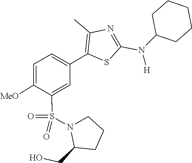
C1(CO)N(S(=O)(C2=CC(C3=C(C)N=C(N(C4CCCCC4)[H])S3)=CC=C2[MeO])=O)CCC1
